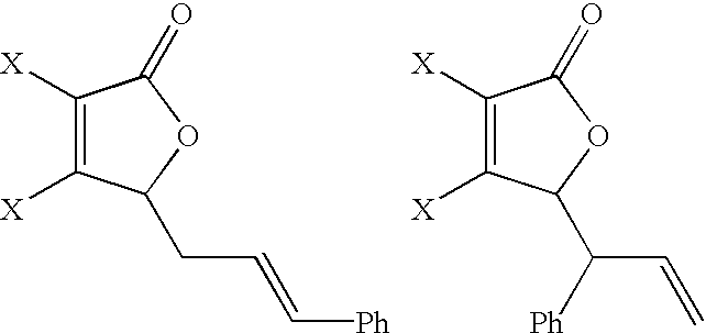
C1([X])=C([X])C(CC=C[Ph])OC1=O.C1([X])=C([X])C(C(C=C)[Ph])OC1=O
